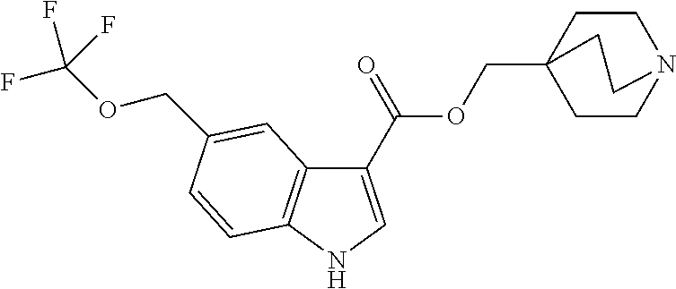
C1CN2CCC1(COC(C1=CNC3=C1C=C(COC(F)(F)F)C=C3)=O)CC2
